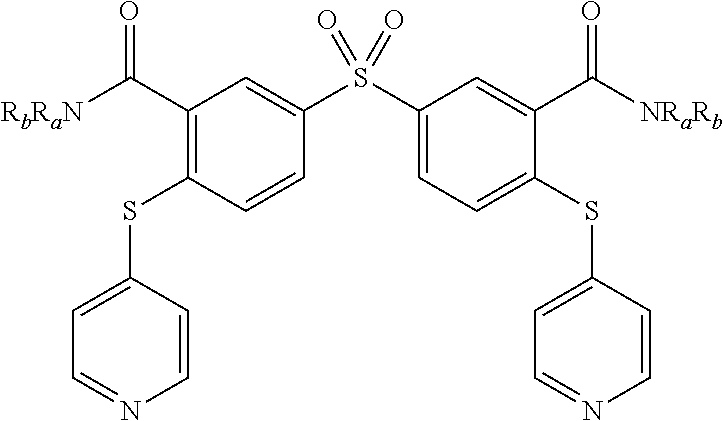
C1(C([RbRaN])=O)=C(SC2=CC=NC=C2)C=CC(S(C2=CC=C(SC3=CC=NC=C3)C(C([NRaRb])=O)=C2)(=O)=O)=C1
